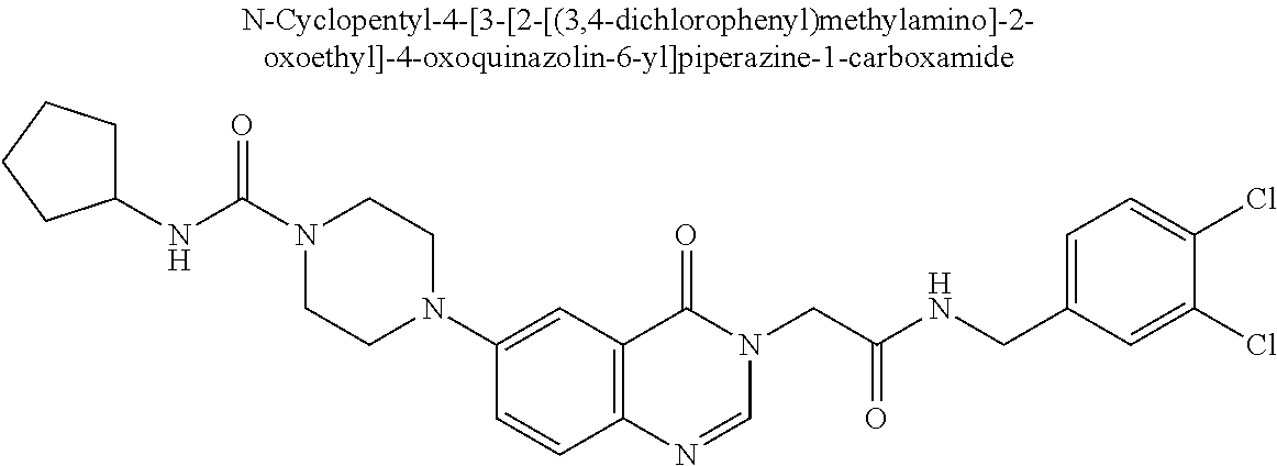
O=C(N1CCN(C2=CC3=C(C=C2)N=CN(CC(NCC2=CC=C(Cl)C(Cl)=C2)=O)C3=O)CC1)NC1CCCC1
